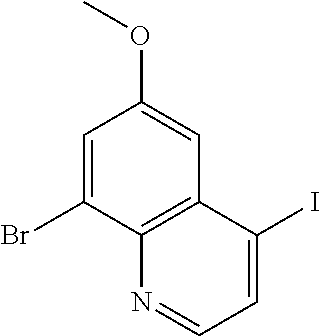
C1=C(Br)C2=C(C=C1OC)C(I)=CC=N2
